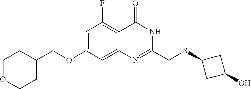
C1=C(OCC2CCOCC2)C=C2C(=C1F)C(=O)NC(CSC1CC(O)C1)=N2
